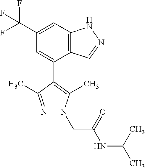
C1=C(C(F)(F)F)C=C(C2=C(C)N(CC(NC(C)C)=O)N=C2C)C2=C1NN=C2
